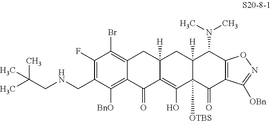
C1(F)=C(CNCC(C)(C)C)C([BnO])=C2C(=C1Br)CC1([H])C(=C(O)C3([OTBS])C([H])(C1)C(N(C)C)C1=C(C3=O)C([OBn])=NO1)C2=O
